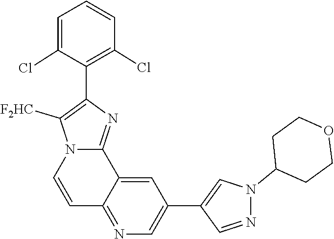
N1(C2CCOCC2)N=CC(C2=CN=C3C(=C2)C2=NC(C4=C(Cl)C=CC=C4Cl)=C([F2HC])N2C=C3)=C1
